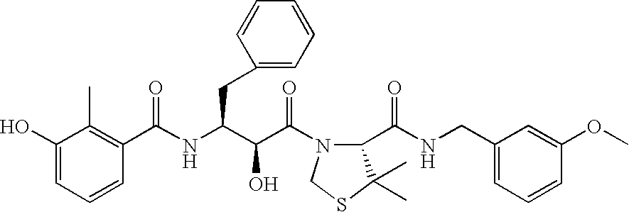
C1(O)=CC=CC(C(NC(C(C(=O)N2C(C(NCC3=CC=CC(OC)=C3)=O)C(C)(C)SC2)O)CC2=CC=CC=C2)=O)=C1C
